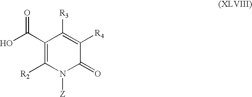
C1(C(O)=O)=C([R2])N([Z])C(=O)C([R4])=C1[R3]
